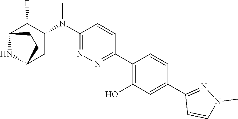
C1(N(C2C(F)C3NC(C2)CC3)C)=NN=C(C2=C(O)C=C(C3=NN(C)C=C3)C=C2)C=C1
